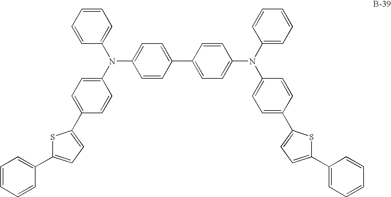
C1=CC(C2=CC=C(N(C3=CC=CC=C3)C3=CC=C(C4=CC=C(C5=CC=CC=C5)S4)C=C3)C=C2)=CC=C1N(C1=CC=C(C2=CC=C(C3=CC=CC=C3)S2)C=C1)C1=CC=CC=C1
